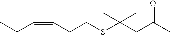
C(=CCCSC(CC(C)=O)(C)C)CC
